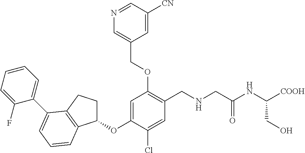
C1(OC2=CC(OCC3=CN=CC([CN])=C3)=C(CNCC(NC([COOH])CO)=O)C=C2Cl)CCC2=C1C=CC=C2C1=CC=CC=C1F
